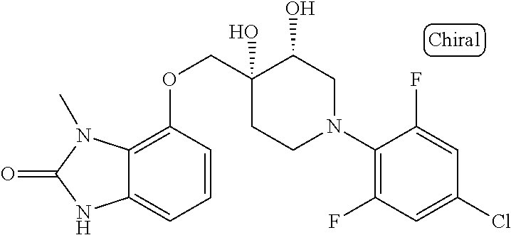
C1(N2CC(O)C(O)(COC3=C4C(=CC=C3)NC(=O)N4C)CC2)=C(F)C=C(Cl)C=C1F
